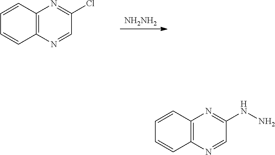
C12=C(N=CC(Cl)=N1)C=CC=C2.[NH2NH2].C12=C(N=CC(NN)=N1)C=CC=C2
